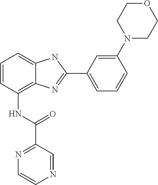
C1=CC(NC(C2=NC=CN=C2)=O)=C2C(=C1)NC(C1=CC=CC(N3CCOCC3)=C1)=N2
